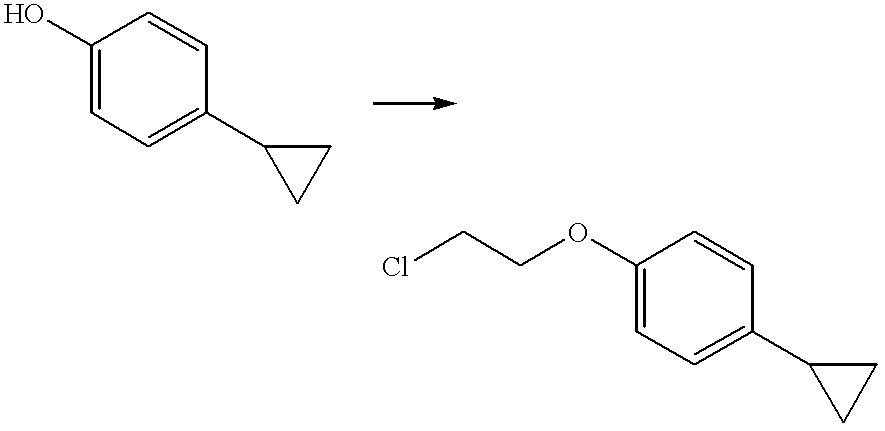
OC1=CC=C(C2CC2)C=C1.ClCCOC1=CC=C(C2CC2)C=C1
